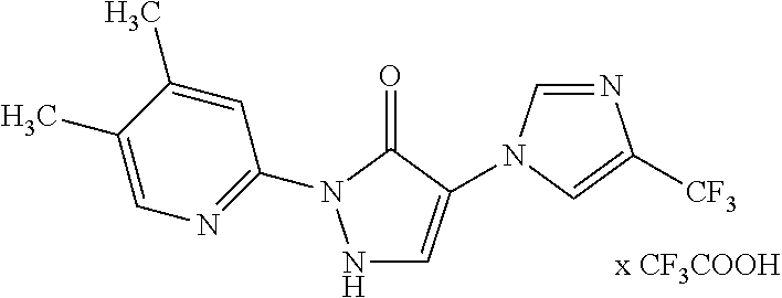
N1=CN(C2=CNN(C3=NC=C(C)C(C)=C3)C2=O)C=C1[CF3]
